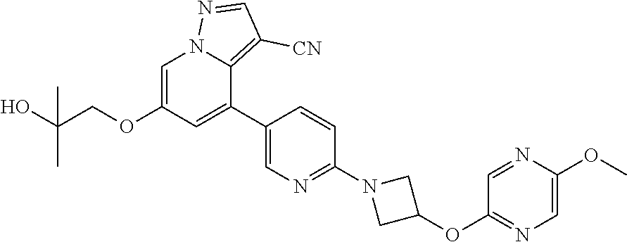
C1=C(OCC(O)(C)C)C=C(C2=CN=C(N3CC(OC4=NC=C(OC)N=C4)C3)C=C2)C2=C([CN])C=NN12
